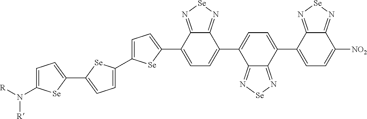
C1=C(C2=CC=C(C3=CC=C(N([R])[R])[Se]3)[Se]2)[Se]C(C2=CC=C(C3=CC=C(C4=CC=C([NO2])C5=N[Se]N=C45)C4=N[Se]N=C34)C3=N[Se]N=C23)=C1
